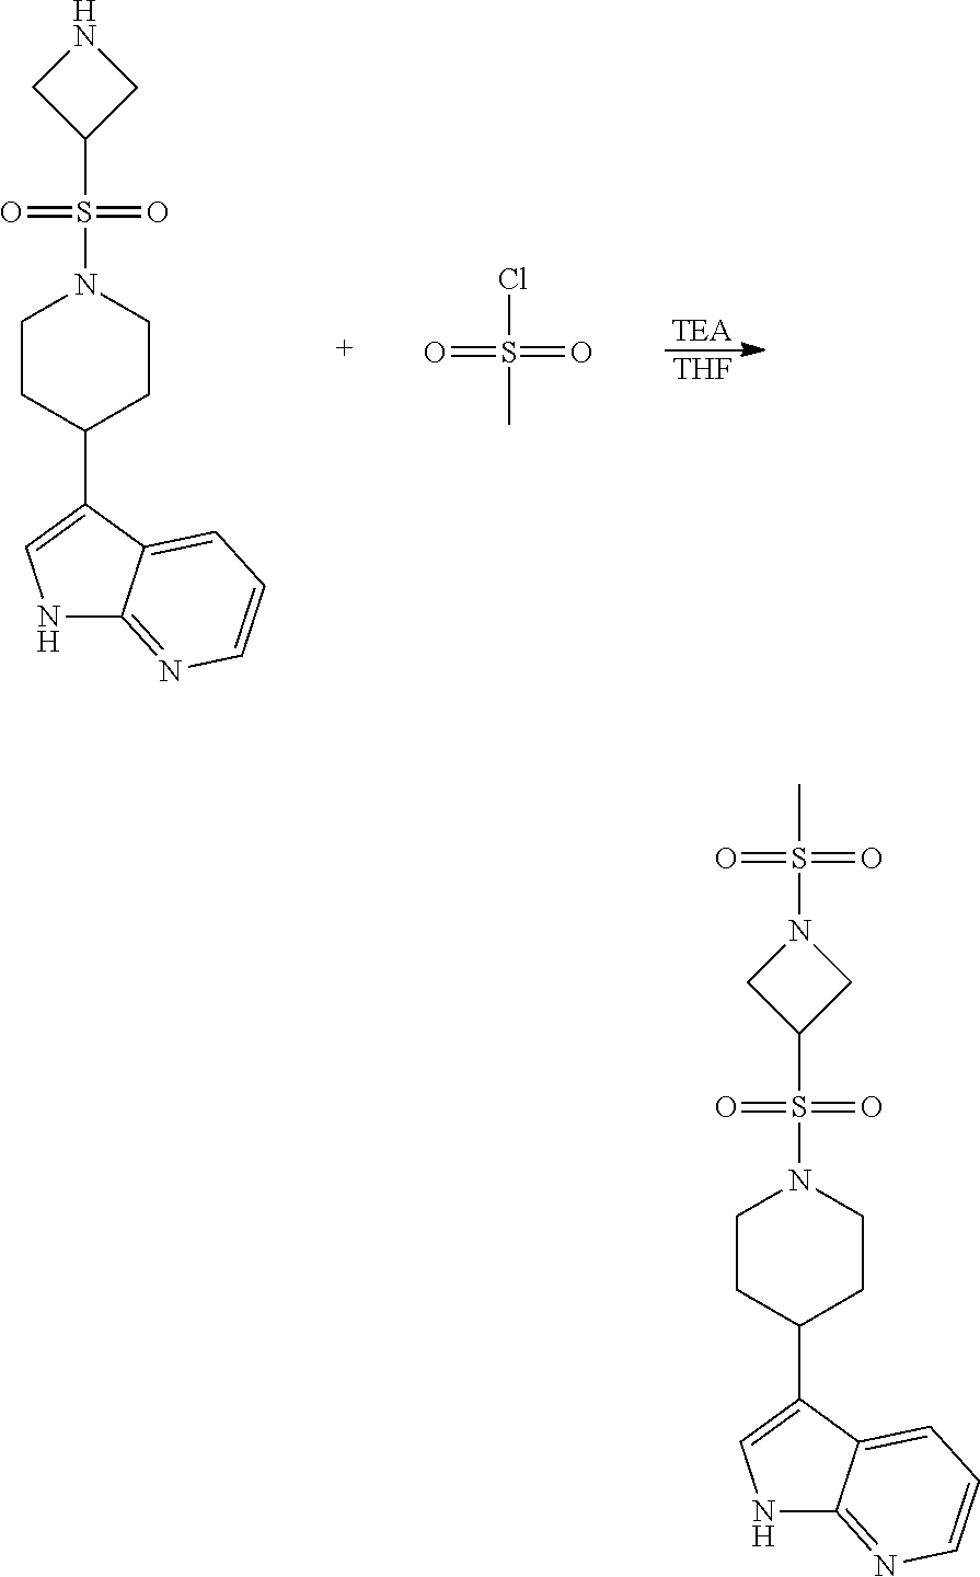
N1C2=NC=CC=C2C(C2CCN(S(=O)(=O)C3CNC3)CC2)=C1.[TEA].[THF].ClS(=O)(=O)C.N1C2=NC=CC=C2C(C2CCN(S(=O)(=O)C3CN(S(=O)(=O)C)C3)CC2)=C1
